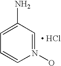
C1=C(N)C=N(O)C=C1.[ HCl]
